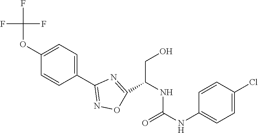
C1(OC(F)(F)F)=CC=C(C2=NOC(C(NC(NC3=CC=C(Cl)C=C3)=O)CO)=N2)C=C1
